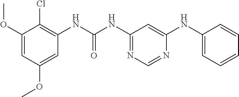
O(C1=CC(OC)=CC(NC(NC2=NC=NC(NC3=CC=CC=C3)=C2)=O)=C1Cl)C
